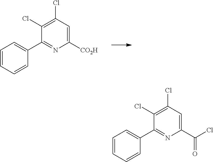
C1=CC=CC(C2=NC([CO2H])=CC(Cl)=C2Cl)=C1.C1=CC=CC(C2=NC(C(Cl)=O)=CC(Cl)=C2Cl)=C1
